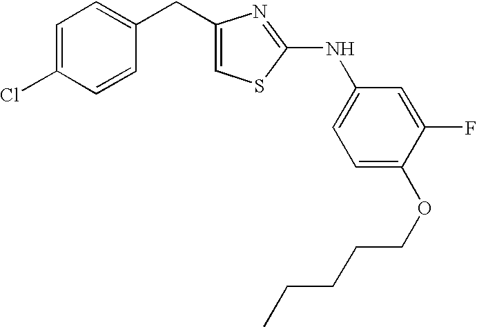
C1(CC2=CC=C(Cl)C=C2)=CSC(NC2=CC=C(OCCCCC)C(F)=C2)=N1
